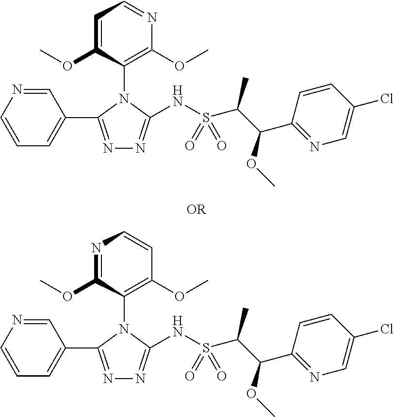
N1=C(C2=CC=CN=C2)N(C2=C(OC)C=CN=C2OC)C(NS(C(C(OC)C2=NC=C(Cl)C=C2)C)(=O)=O)=N1.N1=C(C2=CC=CN=C2)N(C2=C(OC)N=CC=C2OC)C(NS(C(C(OC)C2=NC=C(Cl)C=C2)C)(=O)=O)=N1
